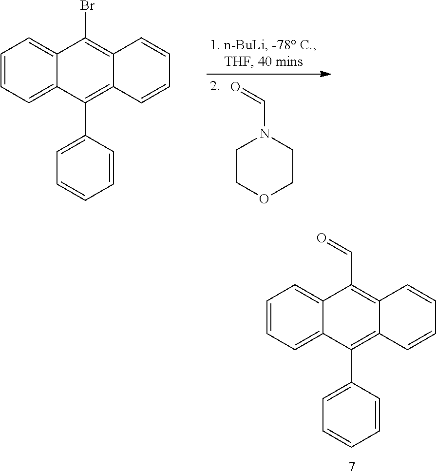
C1=CC=C2C(=C1)C(C=O)=C1C(=C2C2=CC=CC=C2)C=CC=C1.C1COCCN1C=O.C1=CC=C2C(=C1)C(Br)=C1C(=C2C2=CC=CC=C2)C=CC=C1
